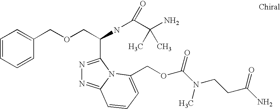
C1=CC=CC(COCC(C2=NN=C3N2C(COC(=O)N(C)CCC(=O)N)=CC=C3)NC(C(N)(C)C)=O)=C1
